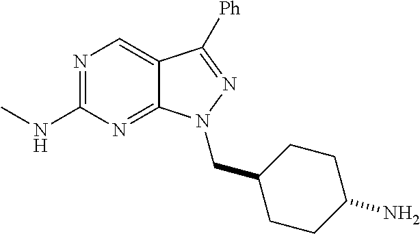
N1=C(NC)N=C2C(=C1)C([Ph])=NN2CC1CCC(N)CC1
